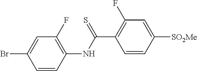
C(C1=C(F)C=C([SO2Me])C=C1)(=S)NC1=C(F)C=C(Br)C=C1
